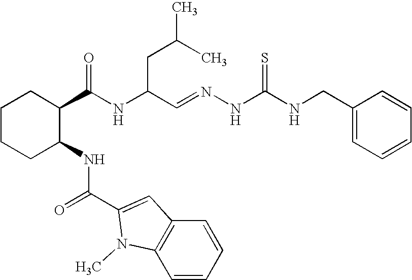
C1CCC(NC(=O)C2=CC3=C(C=CC=C3)N2C)C(C(NC(C=NNC(NCC2=CC=CC=C2)=S)CC(C)C)=O)C1
